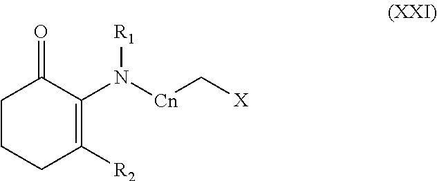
C1CCC([R2])=C(N([Cn]C[X])[R1])C1=O
